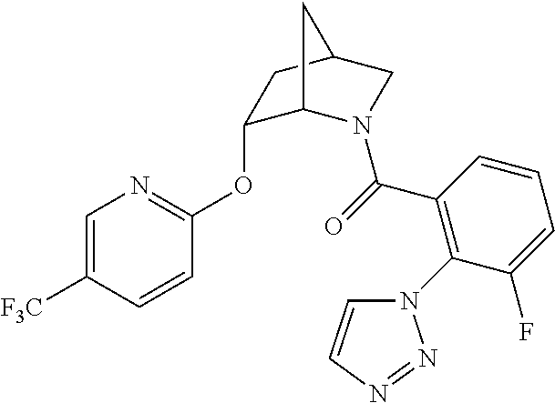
C1(C(=O)N2C3C(OC4=NC=C([F3C])C=C4)CC(C2)C3)=C(N2C=CN=N2)C(F)=CC=C1
